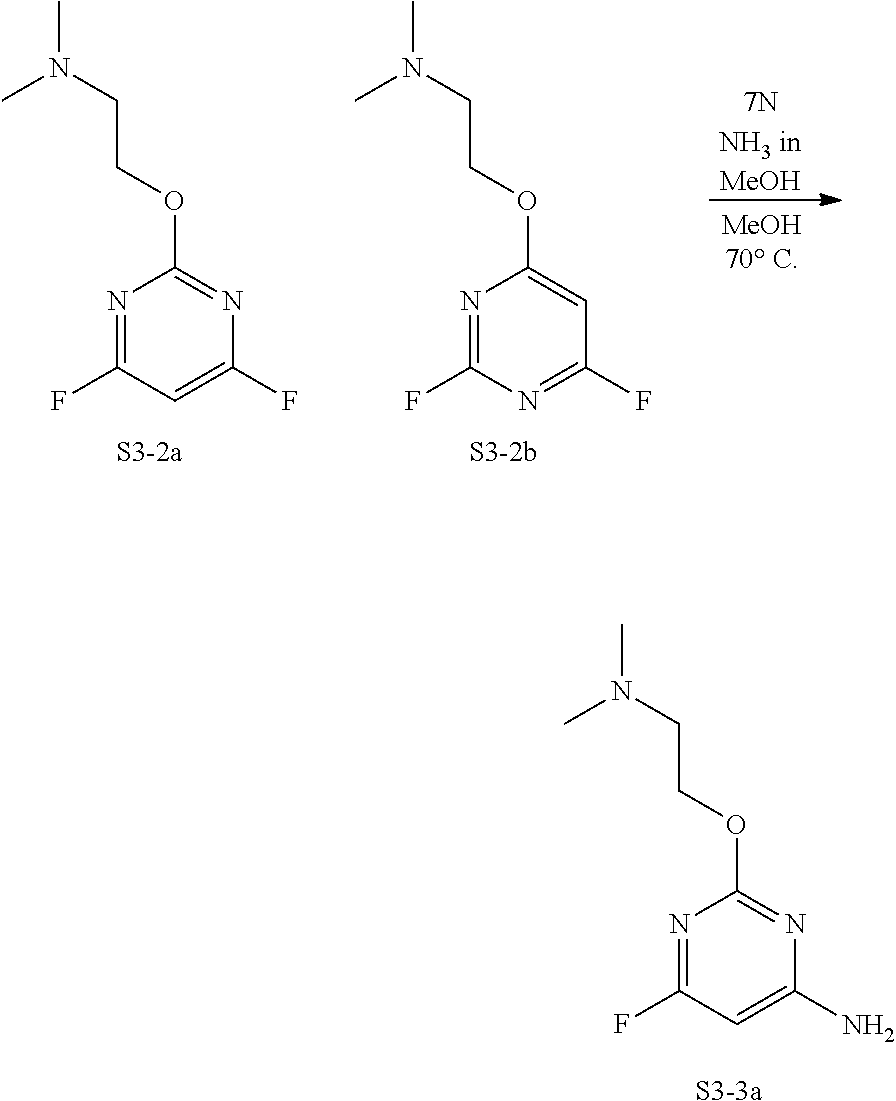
N1=C(F)C=C(F)N=C1OCCN(C)C.[S3-2a].N1=C(F)N=C(F)C=C1OCCN(C)C.[S3-2b].[7NNH3 inMeOH].N1=C(F)C=C(N)N=C1OCCN(C)C.[S3-3a]
